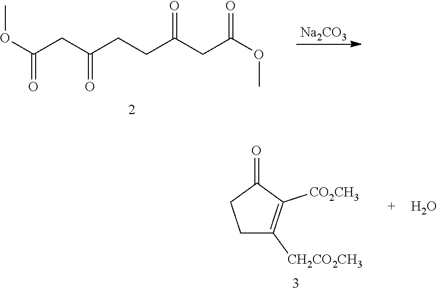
O(C(CC(CCC(CC(OC)=O)=O)=O)=O)C.[Na2CO3].C1C([CH2CO2CH3])=C([CO2CH3])C(=O)C1.O
